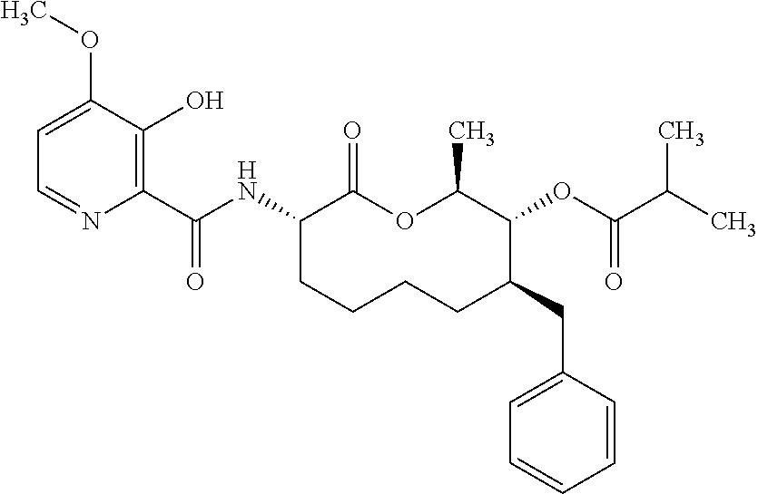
C1(C(NC2C(=O)OC(C)C(OC(C(C)C)=O)C(CC3=CC=CC=C3)CCCC2)=O)=C(O)C(OC)=CC=N1
